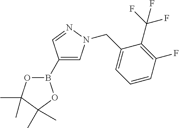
B1(C2=CN(CC3=CC=CC(F)=C3C(F)(F)F)N=C2)OC(C)(C)C(C)(C)O1
